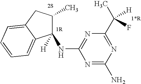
C1([H])(NC2=NC(C(C)([H])F)=NC(N)=N2)C(C)CC2=CC=CC=C12
